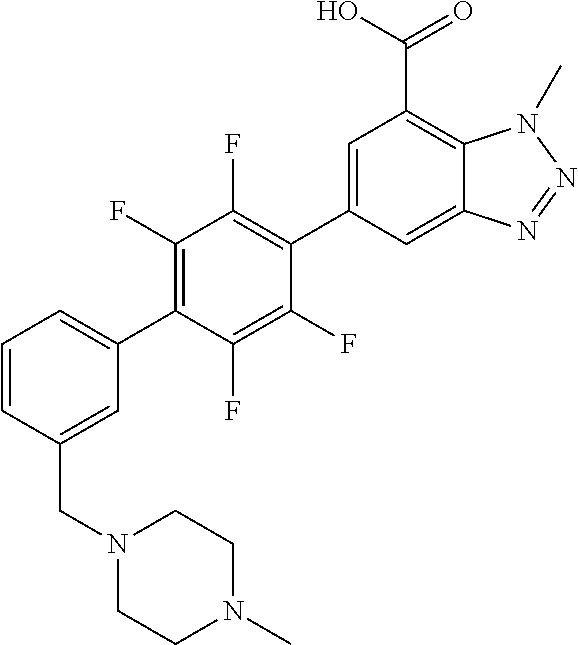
C12=C(C(O)=O)C=C(C3=C(F)C(F)=C(C4=CC=CC(CN5CCN(C)CC5)=C4)C(F)=C3F)C=C1N=NN2C
